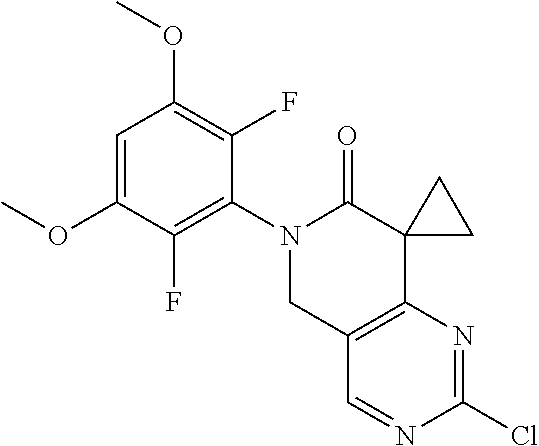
C1(OC)=CC(OC)=C(F)C(N2CC3=C(N=C(Cl)N=C3)C3(C2=O)CC3)=C1F
